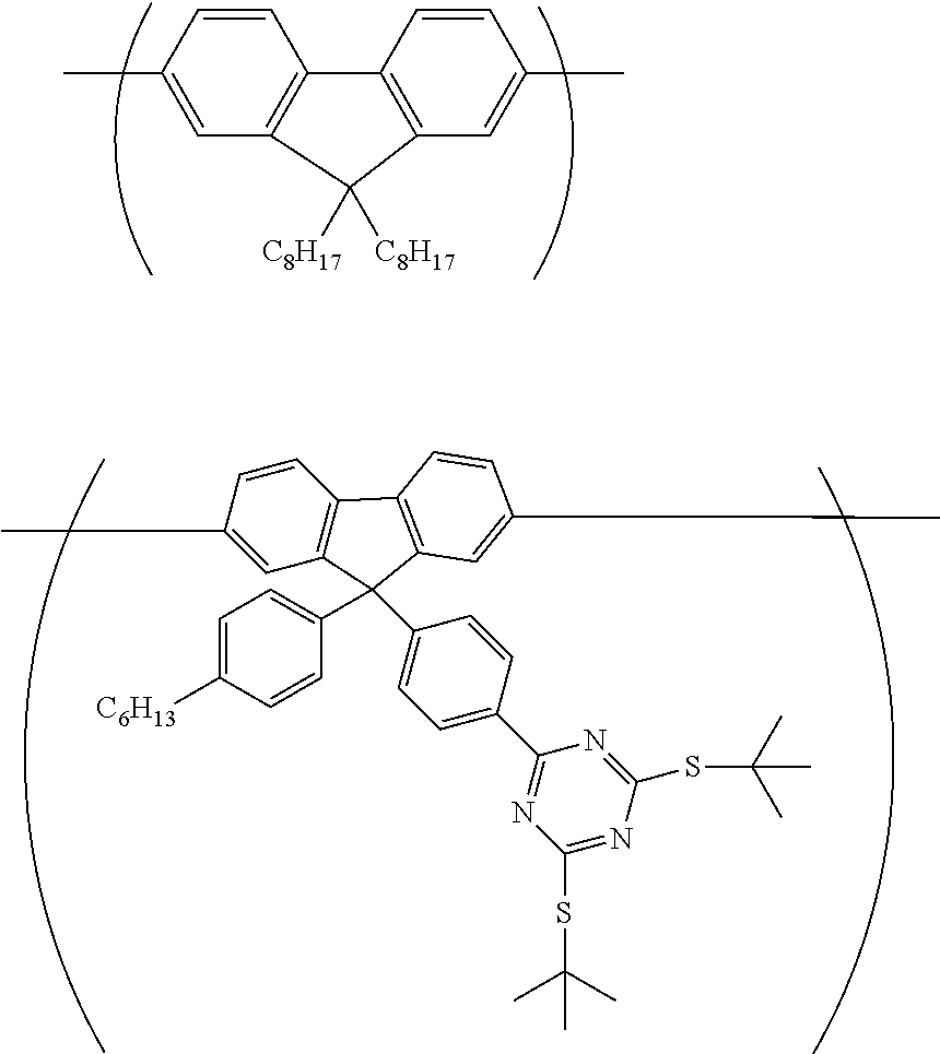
C1=CC(C)=CC2=C1C1=C(C=C(C)C=C1)C2([C8H17])[C8H17].CC1=CC2=C(C3=C(C=C(C)C=C3)C2(C2=CC=C(C3=NC(SC(C)(C)C)=NC(SC(C)(C)C)=N3)C=C2)C2=CC=C([C6H13])C=C2)C=C1
